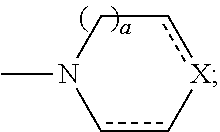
CN1cc-[X]cC1
